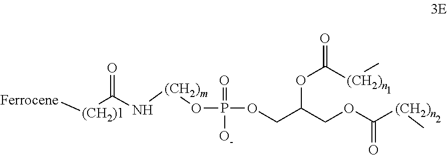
[(CH2)1](C(N[(CH2)m]OP(=O)(OCC(COC([(CH2)n]C)=O)OC(=O)[(CH2)n]C)[O-])=O)[Ferrocene]
